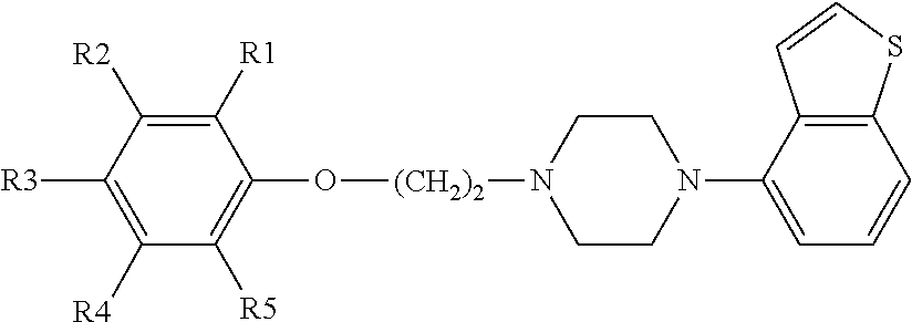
O([(CH2)2]N1CCN(C2=CC=CC3=C2C=CS3)CC1)C1=C([R5])C([R4])=C([R3])C([R2])=C1[R1]
